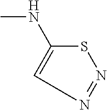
CNC1=CN=NS1
